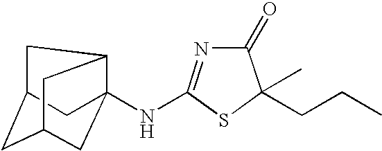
C1(=O)N=C(NC23CC4CC(CC2C4)C3)SC1(C)CCC
